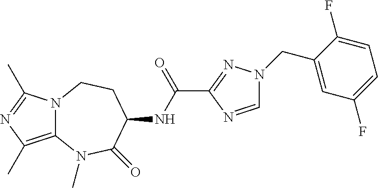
N12C(=C(C)N=C1C)N(C)C(=O)C(NC(C1=NN(CC3=CC(F)=CC=C3F)C=N1)=O)CC2
